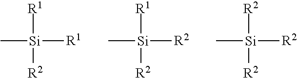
C[Si]([R1])([R1])[R2].C[Si]([R1])([R2])[R2].C[Si]([R2])([R2])[R2]
